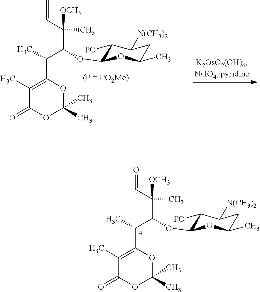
C(C=O)(C(C(C)C1=C(C)C(=O)OC(C)(C)O1)OC1C([PO])C([N(CH3)2])CC(C)O1)([OCH3])C.C(C=C)([OCH3])(C)C(C(C)C1=C(C)C(=O)OC(C)(C)O1)OC1C([PO])C([N(CH3)2])CC(C)O1
